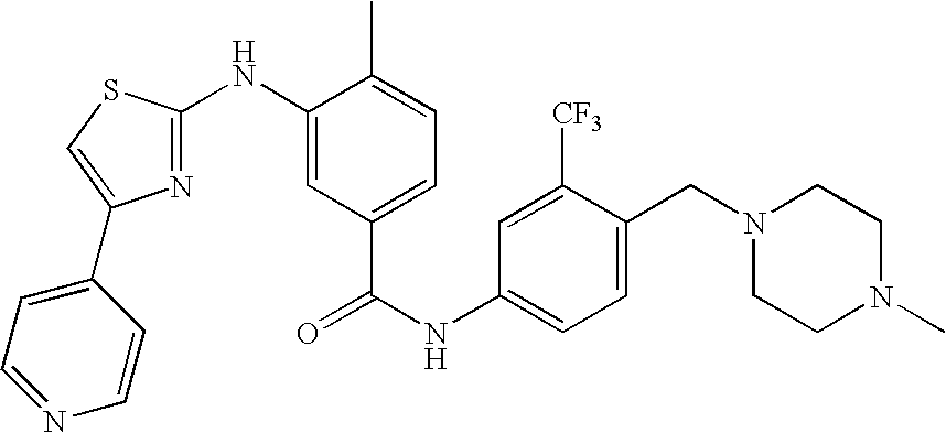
N1(CC2=CC=C(NC(=O)C3=CC=C(C)C(NC4=NC(C5=CC=NC=C5)=CS4)=C3)C=C2[CF3])CCN(C)CC1
